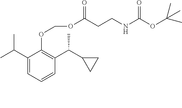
C1(C(C)C)=CC=CC(C(C2CC2)C)=C1OCOC(CCNC(OC(C)(C)C)=O)=O
